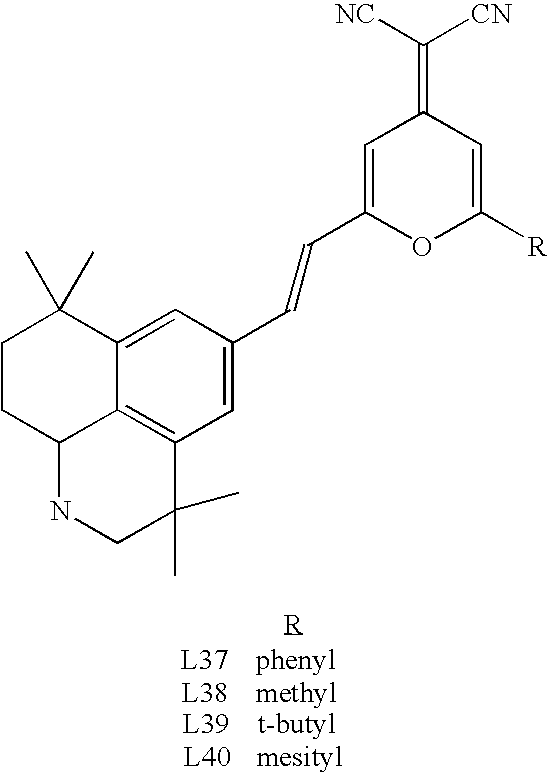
C1CC2C3=C(C=C(C=CC4=CC(=C([CN])[NC])C=C([R])O4)C=C3C1(C)C)C(C)(C)CN2
